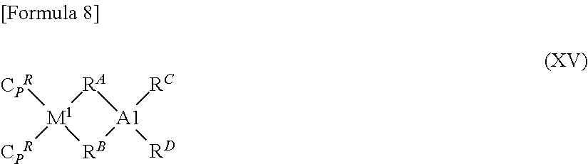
[RA]1[M1]([CPR])([CPR])[RB][A1]1([RC])[RD]
